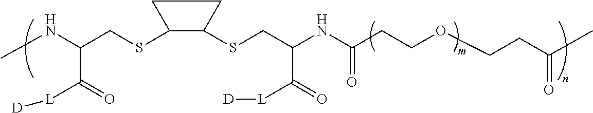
S(C1C(SCC(NC(CCOCCC(C)=O)=O)C(=O)[L][D])CC1)CC(NC)C(=O)[L][D]
